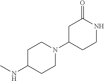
C1C(NC)CCN(C2CCNC(=O)C2)C1
